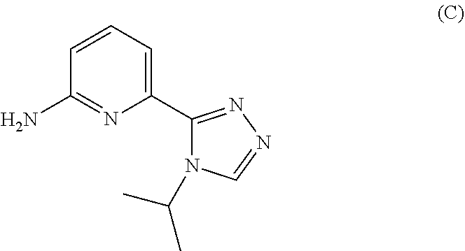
NC1=NC(C2=NN=CN2C(C)C)=CC=C1
